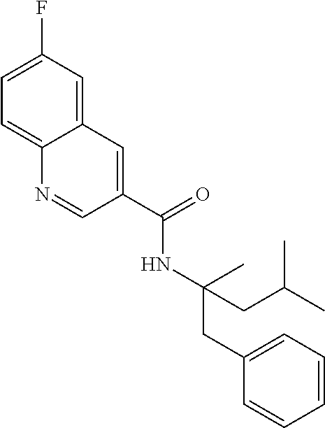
CC(NC(C1=CC2=CC(F)=CC=C2N=C1)=O)(CC1=CC=CC=C1)CC(C)C
